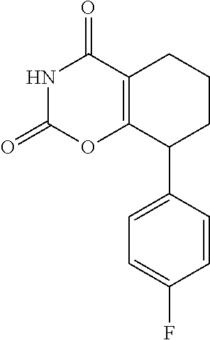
C1(C2=CC=C(F)C=C2)CCCC2=C1OC(=O)NC2=O
